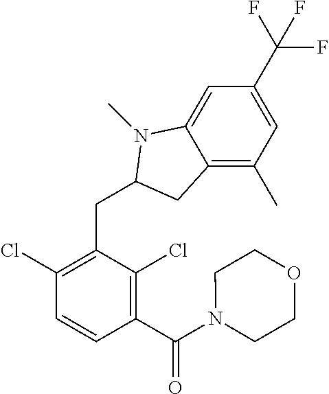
C1(C(F)(F)F)=CC(C)=C2C(=C1)N(C)C(CC1=C(Cl)C=CC(C(N3CCOCC3)=O)=C1Cl)C2
